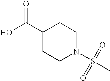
C1N(S(=O)(=O)C)CCC(C(O)=O)C1
